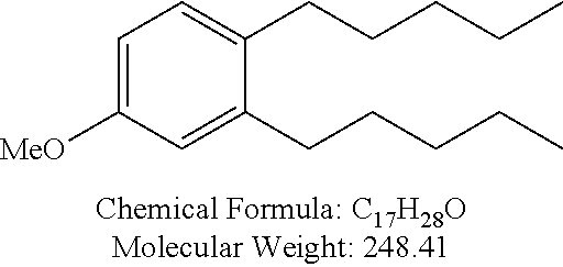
C1=C([MeO])C=C(CCCCC)C(CCCCC)=C1
